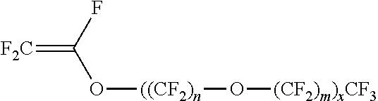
[F2C]=C(F)O[((CF2)n]O[(CF2)m)xCF3]
